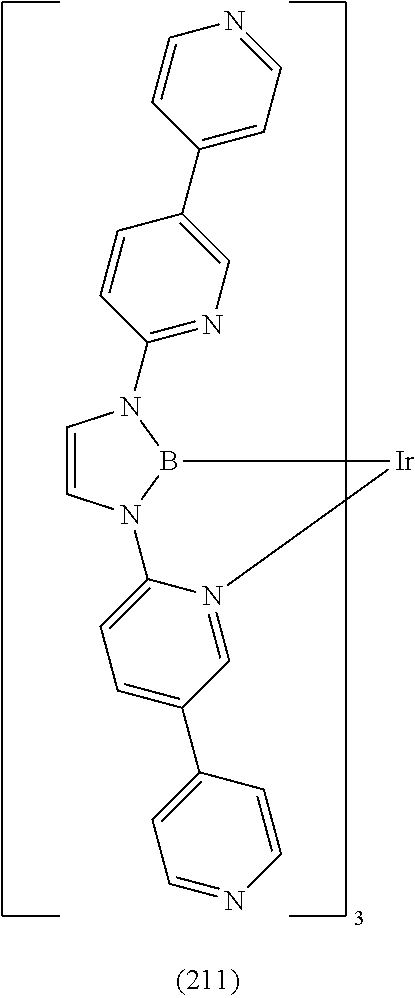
C1=CN2B(N1C1=NC=C(C3=CC=NC=C3)C=C1)[Ir]N1=CC(C3=CC=NC=C3)=CC=C21
